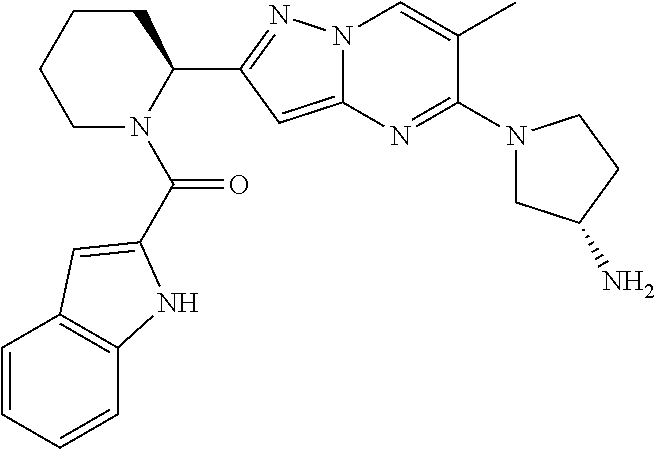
C(=O)(N1C(C2=NN3C(=C2)N=C(N2CC(N)CC2)C(C)=C3)CCCC1)C1=CC2=C(C=CC=C2)N1
